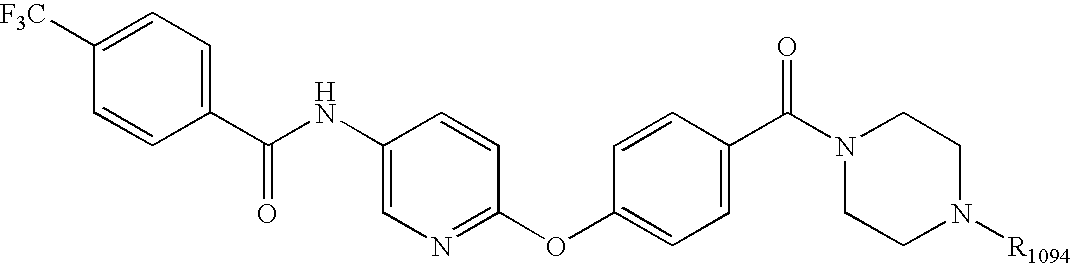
C1=C(NC(C2=CC=C([F3C])C=C2)=O)C=CC(OC2=CC=C(C(N3CCN([R1094])CC3)=O)C=C2)=N1
